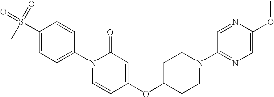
C1(S(C)(=O)=O)=CC=C(N2C=CC(OC3CCN(C4=NC=C(OC)N=C4)CC3)=CC2=O)C=C1
